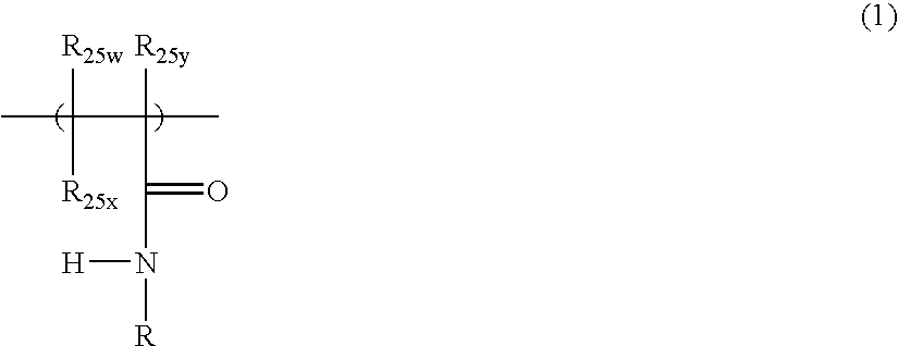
CC([R25w])(C([R25y])(C(=O)N([R])[H])C)[R25x]
